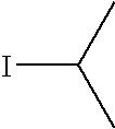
IC(C)C
